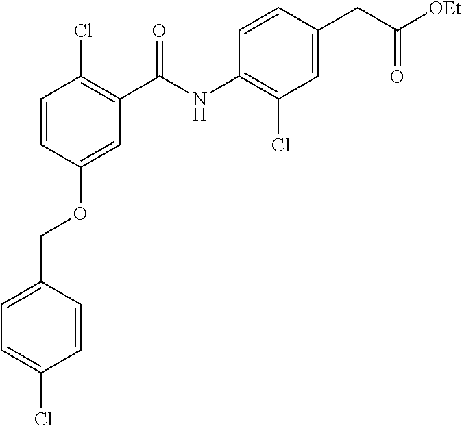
C1=C(COC2=CC(C(NC3=C(Cl)C=C(CC([OEt])=O)C=C3)=O)=C(Cl)C=C2)C=CC(Cl)=C1
